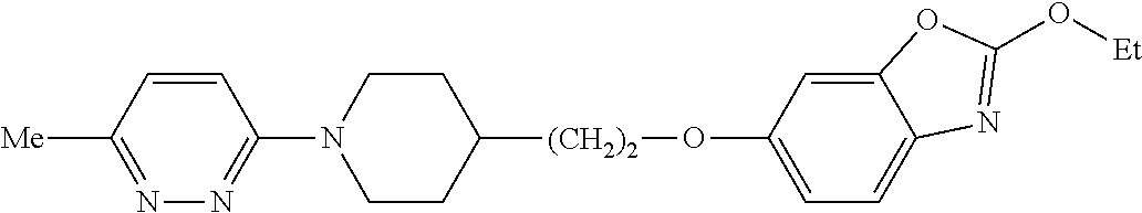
C1=CC([Me])=NN=C1N1CCC([(CH2)2]OC2=CC=C3C(=C2)OC(O[Et])=N3)CC1
